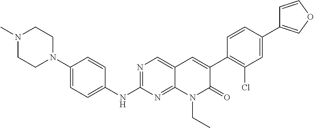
N1(C)CCN(C2=CC=C(NC3=NC=C4C(=N3)N(CC)C(=O)C(C3=C(Cl)C=C(C5=COC=C5)C=C3)=C4)C=C2)CC1
